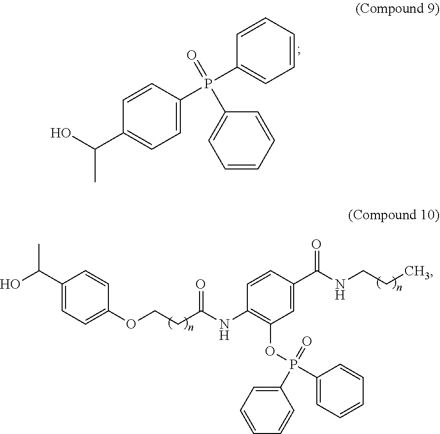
OC(C1=CC=C(P(=O)(C2=CC=CC=C2)C2=CC=CC=C2)C=C1)C.OC(C1=CC=C(OCCC(NC2=C(OP(C3=CC=CC=C3)(=O)C3=CC=CC=C3)C=C(C(NCCC)=O)C=C2)=O)C=C1)C
